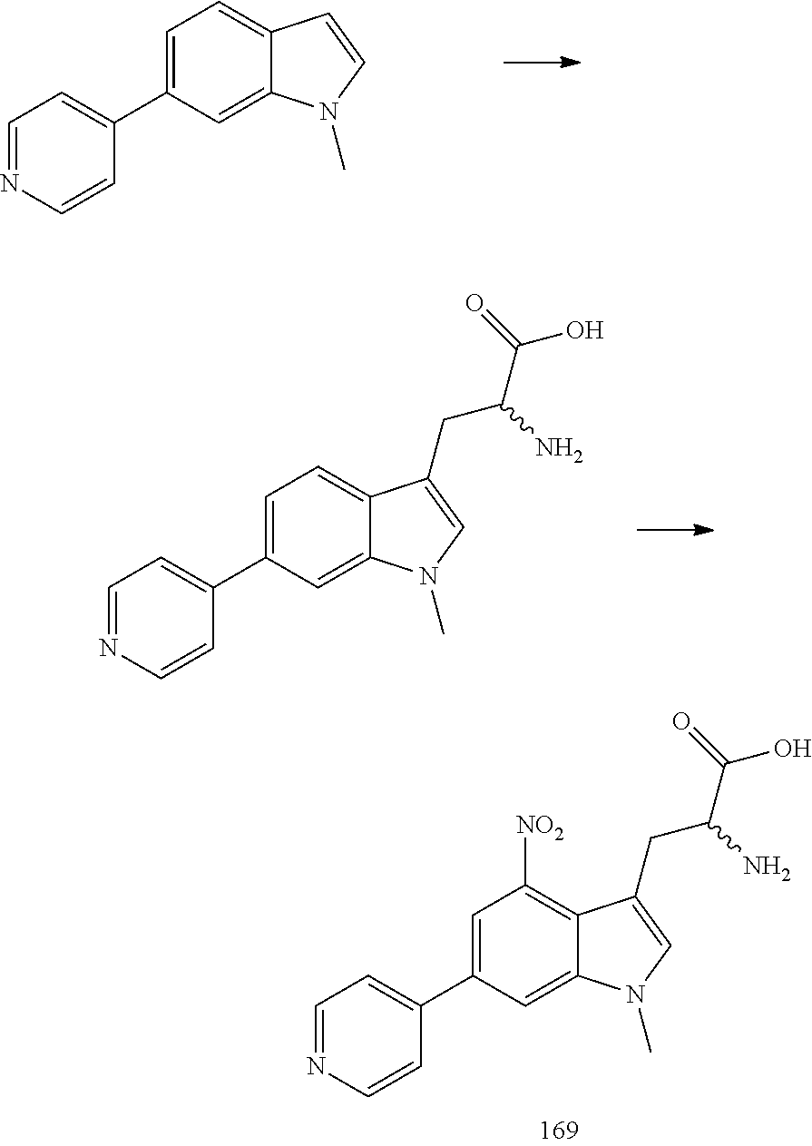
C1=C(C2=CC=NC=C2)C=C2C(=C1)C=CN2C.C1=C(C2=CC=NC=C2)C=C2C(=C1)C(CC(C(=O)O)N)=CN2C.C1=C(C2=CC=NC=C2)C=C2C(=C1[NO2])C(CC(C(=O)O)N)=CN2C
